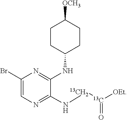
C1(Br)=CN=C(N[13CH2][13C]([OEt])=O)C(NC2CCC([OCH3])CC2)=N1
